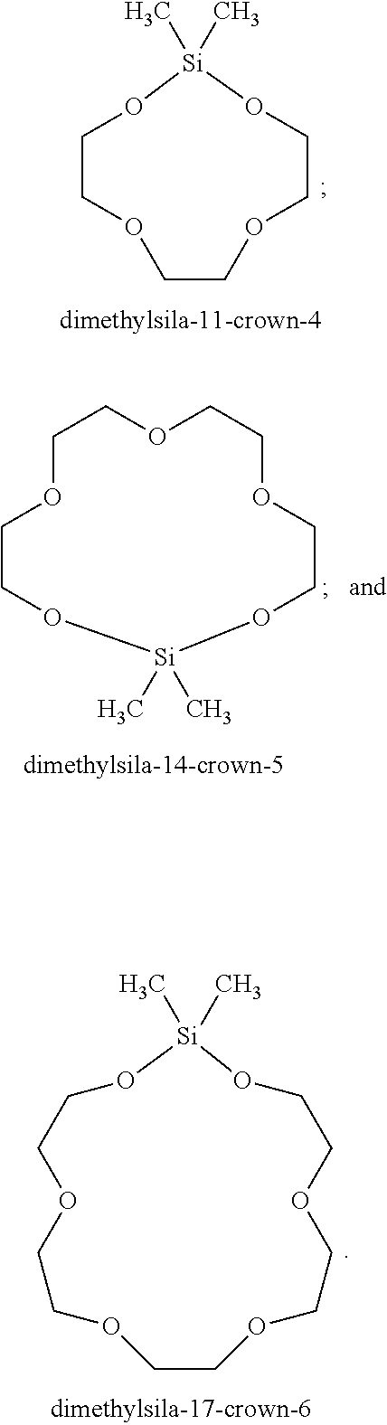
C1COCCOCCO[Si](C)(C)O1.C1OCCO[Si](C)(C)OCCOCCOC1.C1COCCOCCO[Si](C)(C)OCCOCCO1
